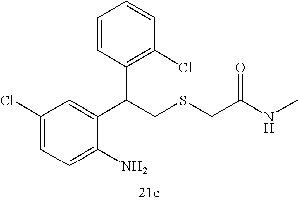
C1=C(N)C(C(CSCC(=O)NC)C2=C(Cl)C=CC=C2)=CC(Cl)=C1
